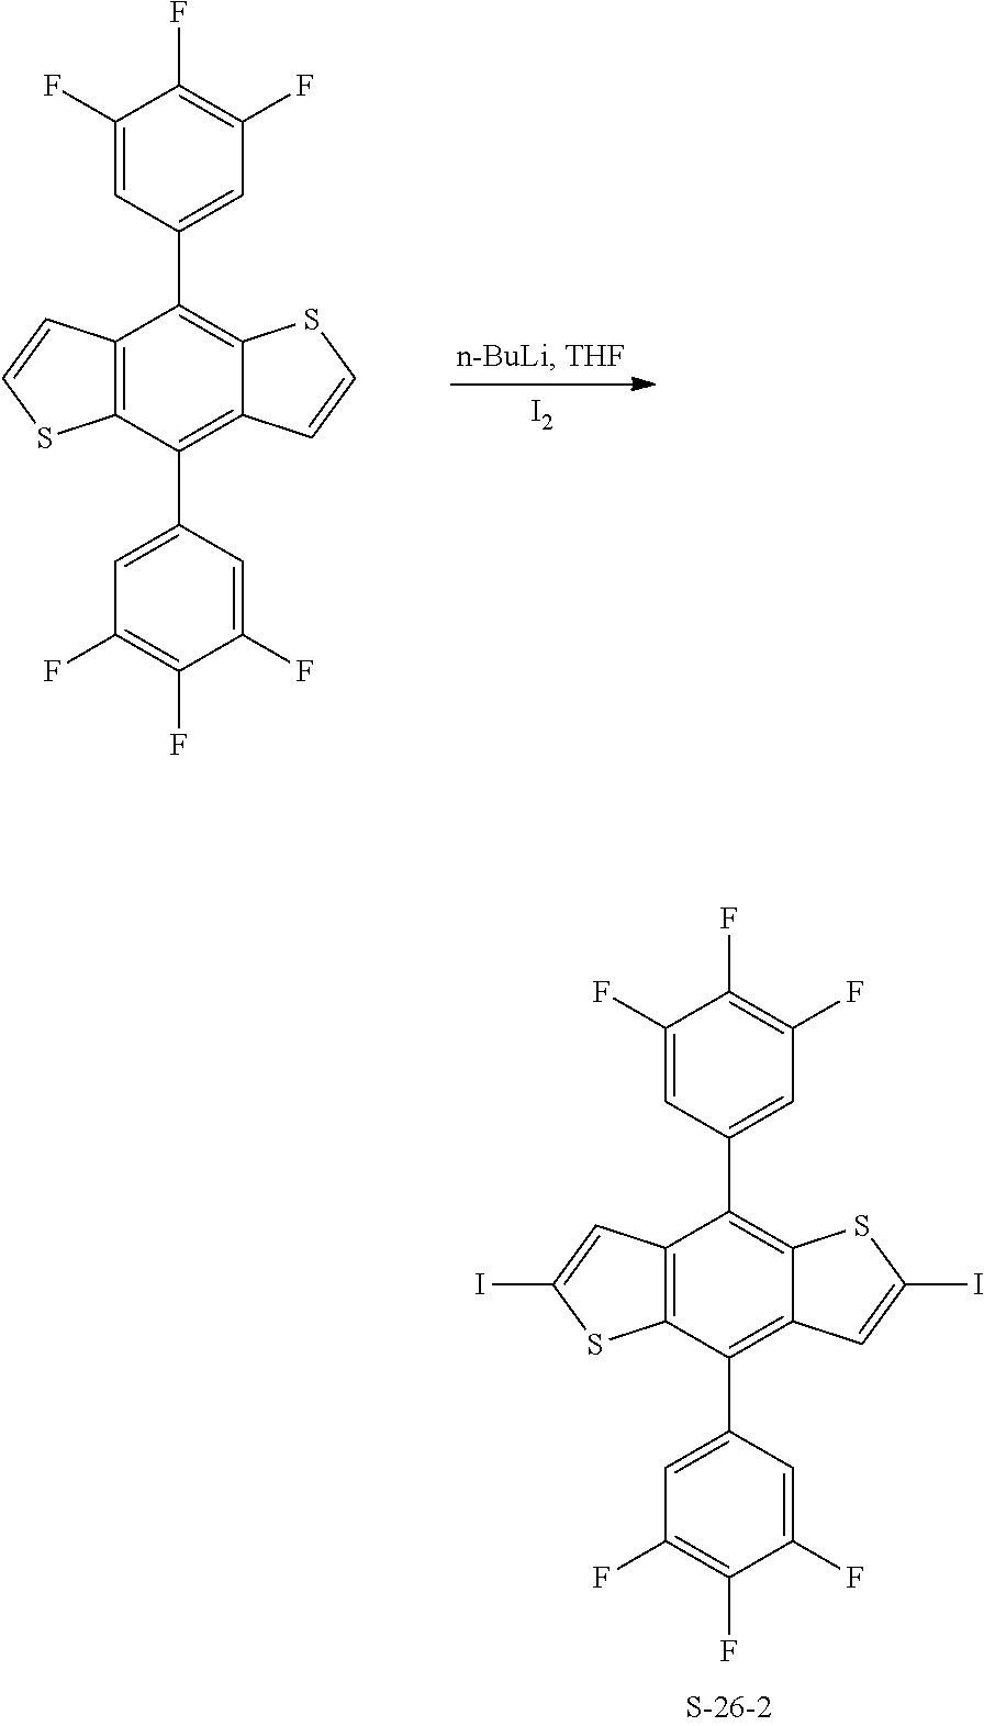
[I2].C12=C(C(C3=CC(F)=C(F)C(F)=C3)=C3C(=C1C1=CC(F)=C(F)C(F)=C1)SC=C3)SC=C2.C12=C(C(C3=CC(F)=C(F)C(F)=C3)=C3C(=C1C1=CC(F)=C(F)C(F)=C1)SC(I)=C3)SC(I)=C2
